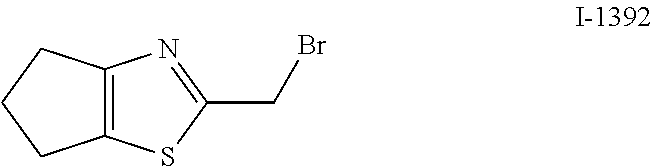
C12=C(SC(CBr)=N1)CCC2
